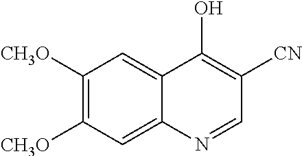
C1([CH3O])=C([CH3O])C=C2C(=C1)C(O)=C([CN])C=N2
